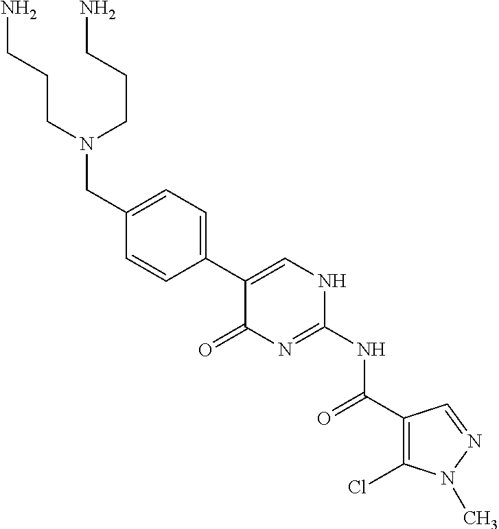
C1=CC(C2=CNC(NC(C3=C(Cl)N(C)N=C3)=O)=NC2=O)=CC=C1CN(CCCN)CCCN
